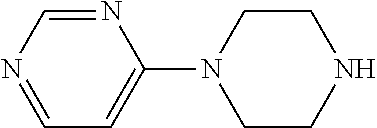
C1=NC=NC(N2CCNCC2)=C1
